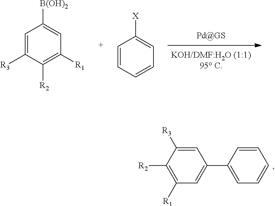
C1=C([R3])C([R2])=C([R1])C=C1[B(OH)2].C1=CC=CC=C1[X].C1=C([R3])C([R2])=C([R1])C=C1C1=CC=CC=C1
